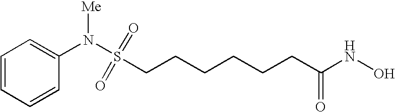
C1=CC=CC(N(S(=O)(=O)CCCCCCC(NO)=O)[Me])=C1
